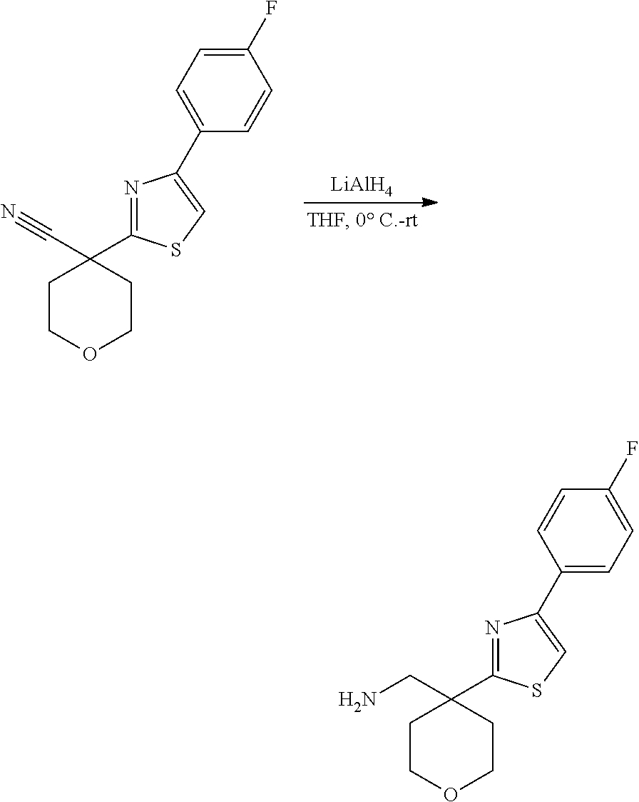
[LiAlH4].C1COCCC1(C#N)C1=NC(C2=CC=C(F)C=C2)=CS1.C1COCCC1(CN)C1=NC(C2=CC=C(F)C=C2)=CS1
